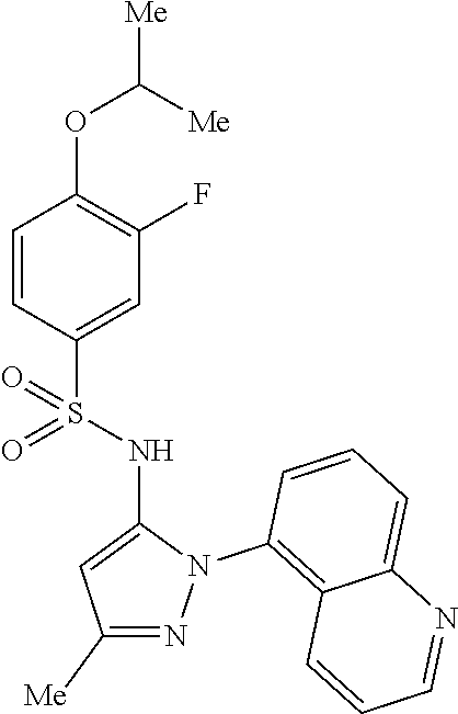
C1=CC(S(NC2=CC([Me])=NN2C2=C3C(=CC=C2)N=CC=C3)(=O)=O)=CC(F)=C1OC([Me])[Me]
